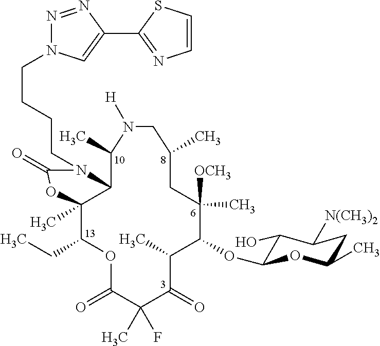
C12C(C)(C(CC)OC(=O)C(C)(F)C(=O)C(C)C(OC3C(O)C([N(CH3)2])CC(C)O3)C([OCH3])(C)CC(C)CN([H])C1C)OC(=O)N2CCCCN1N=NC(C2=NC=CS2)=C1
